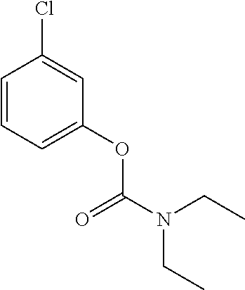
C1=CC=C(OC(N(CC)CC)=O)C=C1Cl
